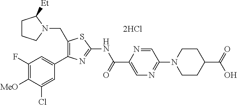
C1(F)=C([MeO])C(Cl)=CC(C2=C(CN3C([Et])CCC3)SC(NC(C3=CN=C(N4CCC(C(=O)O)CC4)C=N3)=O)=N2)=C1.[2HCl]
